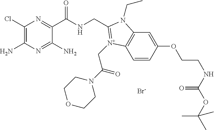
C1(Cl)=C(N)N=C(N)C(C(NCC2=[N+](CC(N3CCOCC3)=O)C3=C(C=C(OCCNC(OC(C)(C)C)=O)C=C3)N2CC)=O)=N1.[Br-]
